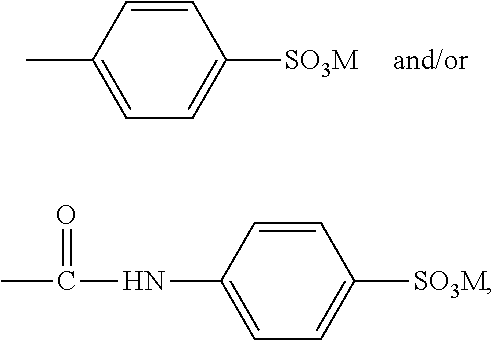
C1=CC(C)=CC=C1[SO3M].C1=CC(NC(C)=O)=CC=C1[SO3M]
